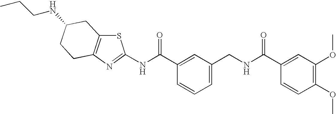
N(C(C1=CC(CNC(C2=CC(OC)=C(OC)C=C2)=O)=CC=C1)=O)C1=NC2=C(S1)CC(NCCC)CC2
